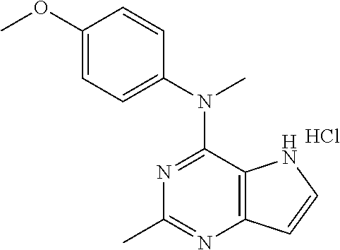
C1(OC)=CC=C(N(C)C2=NC(C)=NC3=C2NC=C3)C=C1.Cl
